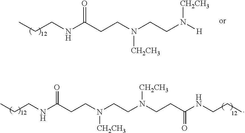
CCCNC(CCN(CCN([H])[CH2CH3])[CH2CH3])=O.CCCNC(CCN(CCN(CCC(NCCC)=O)[CH2CH3])[CH2CH3])=O
